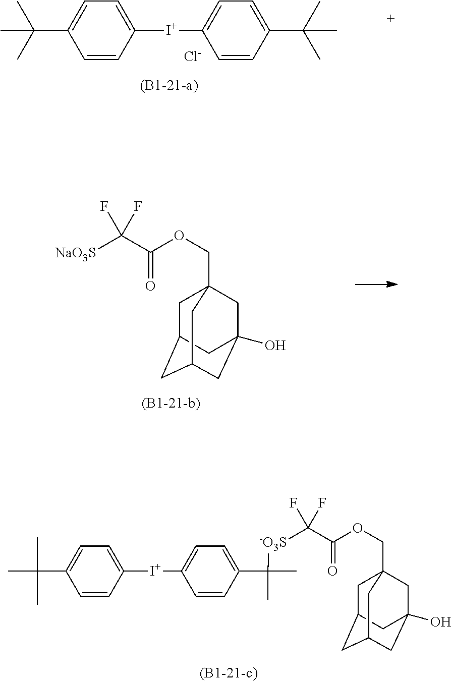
C1=C(C(C)(C)C)C=CC([I+]C2=CC=C(C(C)(C)C)C=C2)=C1.[Cl-].C1C2CC3CC(O)(CC1(COC(=O)C([NaO3S])(F)F)C3)C2.C1=C(C(C)(C)C)C=CC([I+]C2=CC=C(C(C)(C)[-O3S]C(C(OCC34CC5CC(CC(O)(C3)C5)C4)=O)(F)F)C=C2)=C1
